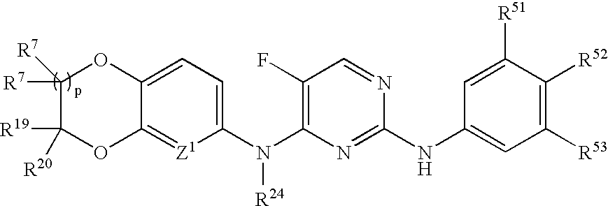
C1(N(C2=C(F)C=NC(NC3=CC([R53])=C([R52])C([R51])=C3)=N2)[R24])=CC=C2C(=[Z1]1)OC([R20])([R19])C([R7])([R7])O2
